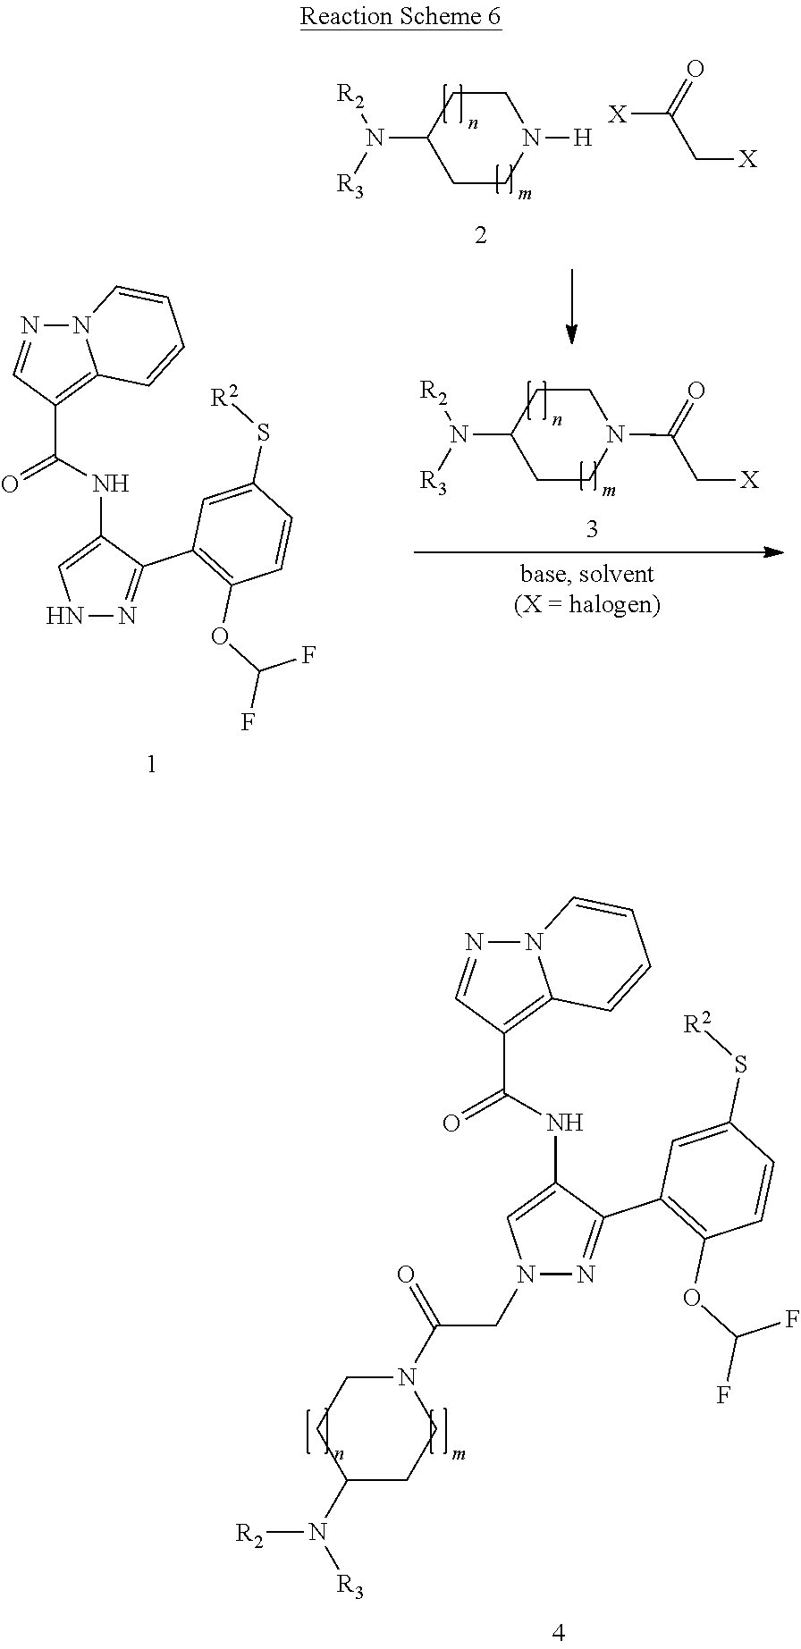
N12N=CC(C(NC3=CNN=C3C3=C(OC(F)F)C=CC(S[R2])=C3)=O)=C1C=CC=C2.C(C[X])(=O)N1CCC(N([R2])[R3])CC1.C1CN([H])CCC1N([R2])[R3].[X]C(C[X])=O.N12N=CC(C(NC3=CN(CC(=O)N4CCC(N([R2])[R3])CC4)N=C3C3=C(OC(F)F)C=CC(S[R2])=C3)=O)=C1C=CC=C2
